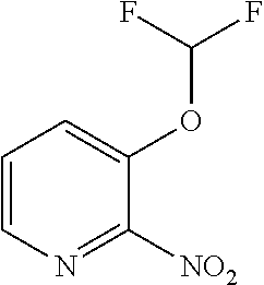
C1(OC(F)F)=CC=CN=C1[NO2]
